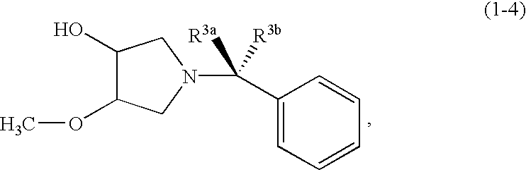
C1(C(N2CC(OC)C(O)C2)([R3a])[R3b])=CC=CC=C1
